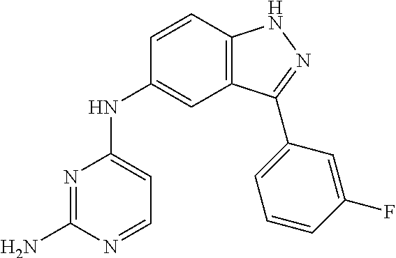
N1=C(N)N=CC=C1NC1=CC2=C(C=C1)NN=C2C1=CC=CC(F)=C1
